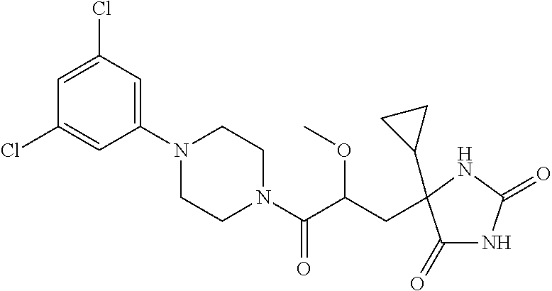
C1(=O)NC(=O)NC1(C1CC1)CC(C(N1CCN(C2=CC(Cl)=CC(Cl)=C2)CC1)=O)OC
